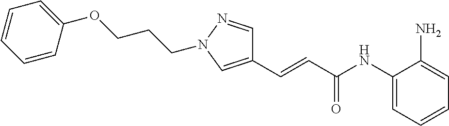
C1(C=CC(NC2=CC=CC=C2N)=O)=CN(CCCOC2=CC=CC=C2)N=C1
